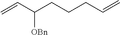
C=CC(CCCC=C)[OBn]
